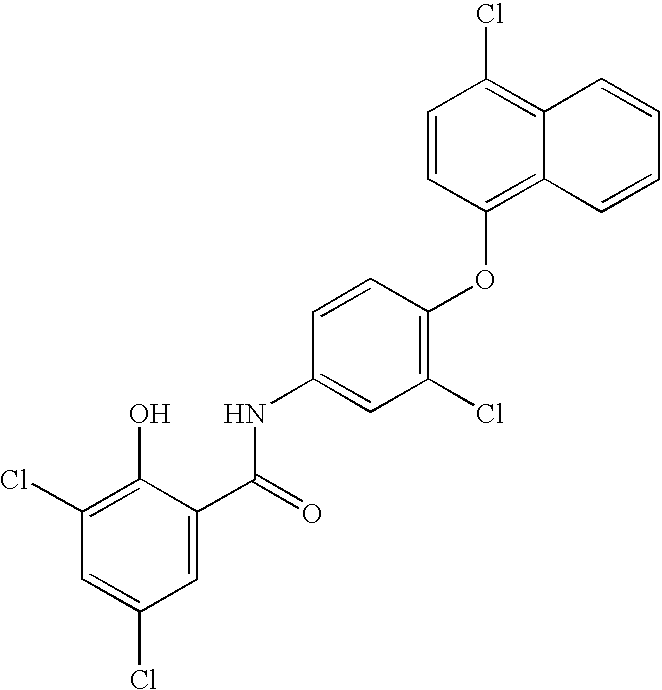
C1(Cl)=C(O)C(C(=O)NC2=CC(Cl)=C(OC3=C4C(=C(Cl)C=C3)C=CC=C4)C=C2)=CC(Cl)=C1
